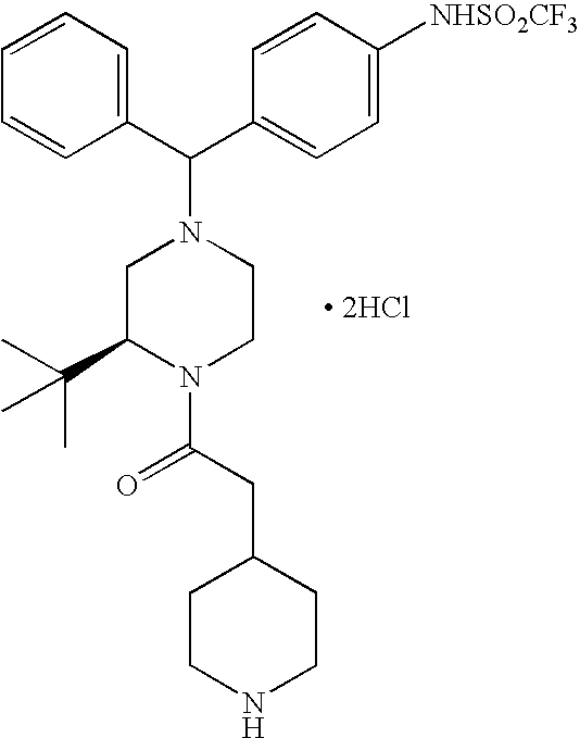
[ 2HCl].C1=CC=CC(C(C2=CC=C([NHSO2CF3])C=C2)N2CC(C(C)(C)C)N(C(CC3CCNCC3)=O)CC2)=C1
